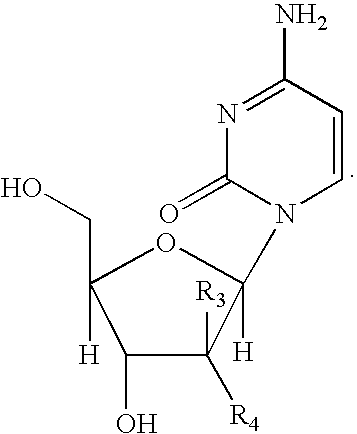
C1([R3])([R4])C(O)C([H])(CO)OC1([H])N1C(=O)N=C(N)C=C1
